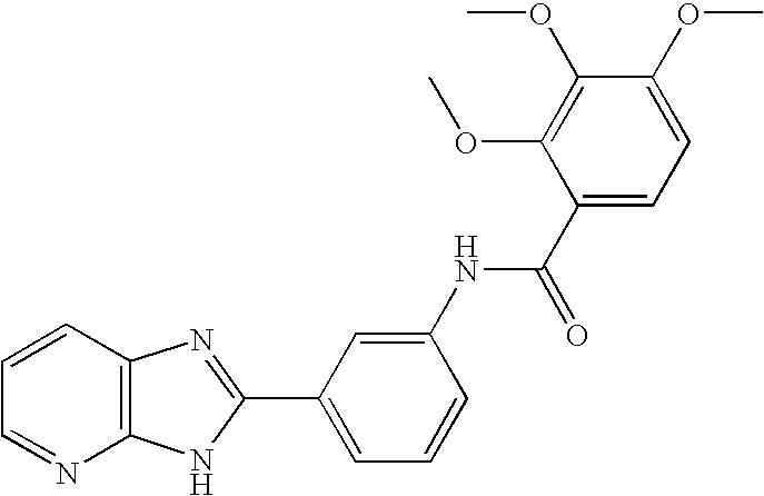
C12=C(C=CC=N1)N=C(C1=CC=CC(NC(C3=CC=C(OC)C(OC)=C3OC)=O)=C1)N2
